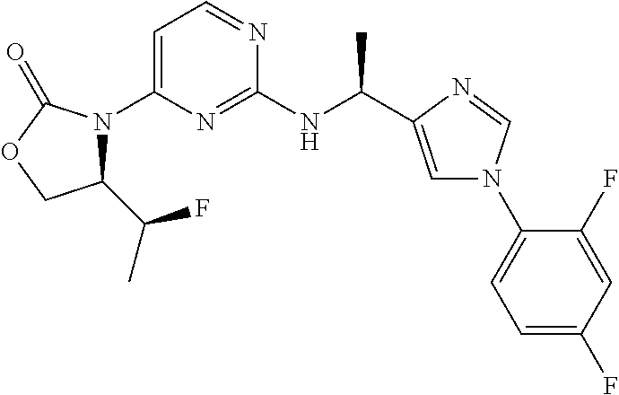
C1(C(C)F)N(C2=CC=NC(NC(C)C3=CN(C4=CC=C(F)C=C4F)C=N3)=N2)C(=O)OC1
